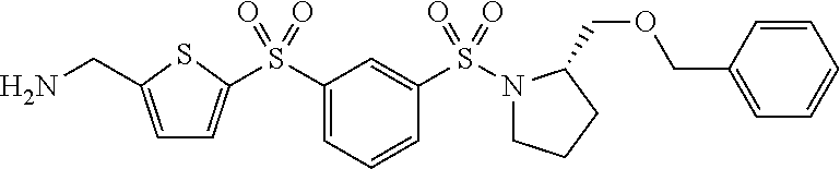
C1=C(CN)SC(S(C2=CC=CC(S(N3CCCC3COCC3=CC=CC=C3)(=O)=O)=C2)(=O)=O)=C1
